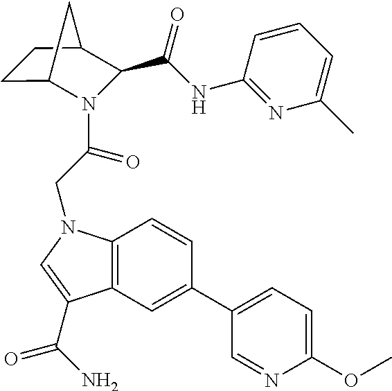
C12=C(N(CC(=O)N3C4CCC(C3C(NC3=NC(C)=CC=C3)=O)C4)C=C1C(N)=O)C=CC(C1=CC=C(OC)N=C1)=C2
